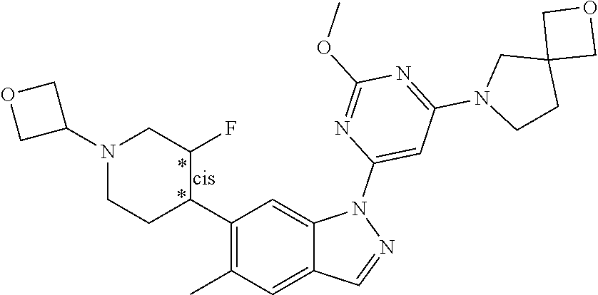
C1(C2C(F)CN(C3COC3)CC2)=C(C)C=C2C(=C1)N(C1=CC(N3CCC4(C3)COC4)=NC(OC)=N1)N=C2
